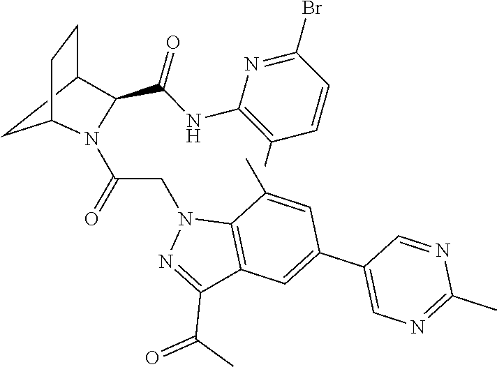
C1C2CCC1N(C(=O)CN1N=C(C(C)=O)C3=C1C(C)=CC(C1=CN=C(C)N=C1)=C3)C2C(NC1=C(C)C=CC(Br)=N1)=O
